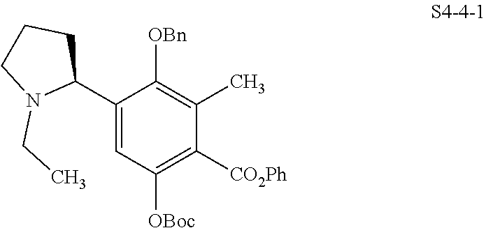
C1(C2CCCN2CC)=CC([OBoc])=C([CO2Ph])C(C)=C1[OBn]
